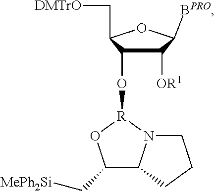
C1([OR1])C(O[R]2N3C(C(C[MePh2Si])O2)CCC3)C(C[DMTrO])OC1[BPRO]
